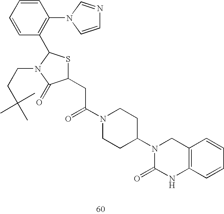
C1(CC(N2CCC(N3C(=O)NC4=C(C3)C=CC=C4)CC2)=O)SC(C2=C(N3C=CN=C3)C=CC=C2)N(CCC(C)(C)C)C1=O
